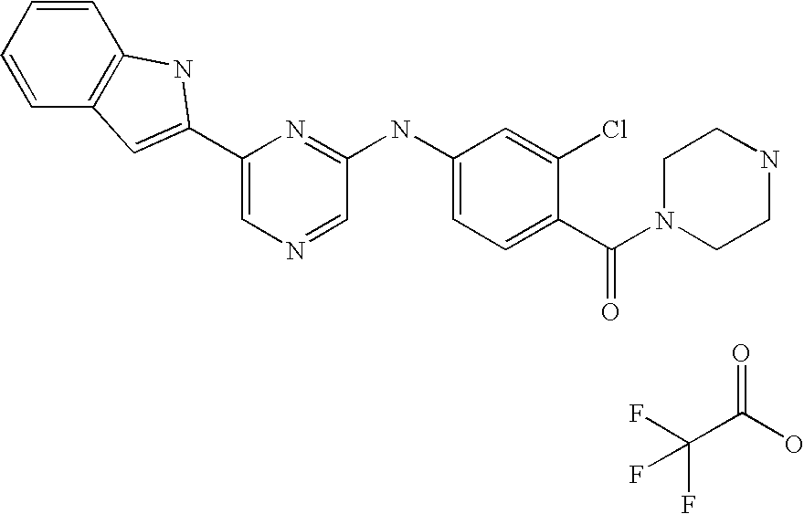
C1=CC=CC2=C1NC(C1=CN=CC(NC3=CC=C(C(=O)N4CCNCC4)C(Cl)=C3)=N1)=C2.FC(C(O)=O)(F)F
